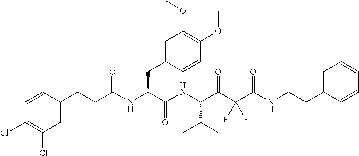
C1=CC(Cl)=C(Cl)C=C1CCC(NC(C(NC(C(C(C(NCCC1=CC=CC=C1)=O)(F)F)=O)C(C)C)=O)CC1=CC(OC)=C(OC)C=C1)=O
